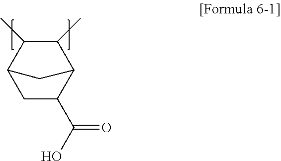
C12CC(C(O)=O)C(C(C)C1C)C2
